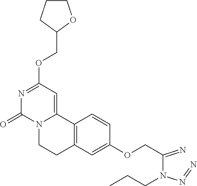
N1=C(OCC2OCCC2)C=C2N(C1=O)CCC1=C2C=CC(OCC(N(N=N)CCC)=N)=C1
